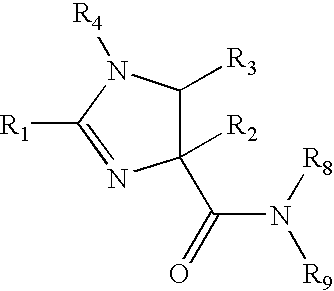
C1([R2])(C(=O)N([R8])[R9])C([R3])N([R4])C([R1])=N1
